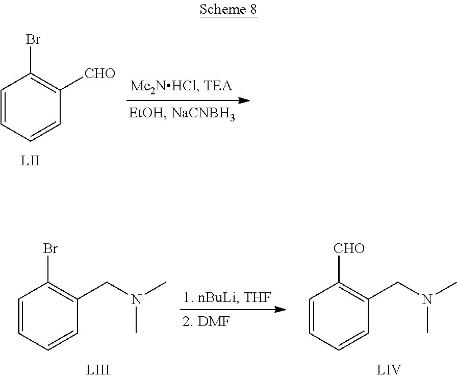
C1(Br)=C([CHO])C=CC=C1.C1(Br)=C(CN(C)C)C=CC=C1.C1([CHO])=C(CN(C)C)C=CC=C1
